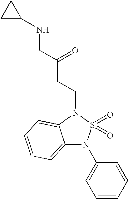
C12=CC=CC=C1N(CCC(CNC1CC1)=O)S(=O)(=O)N2C1=CC=CC=C1
